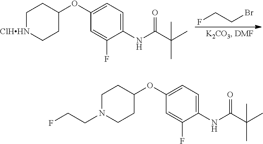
C1[ClHHN]CCC(OC2=CC=C(NC(C(C)(C)C)=O)C(F)=C2)C1.FCCBr.C1N(CCF)CCC(OC2=CC=C(NC(C(C)(C)C)=O)C(F)=C2)C1
